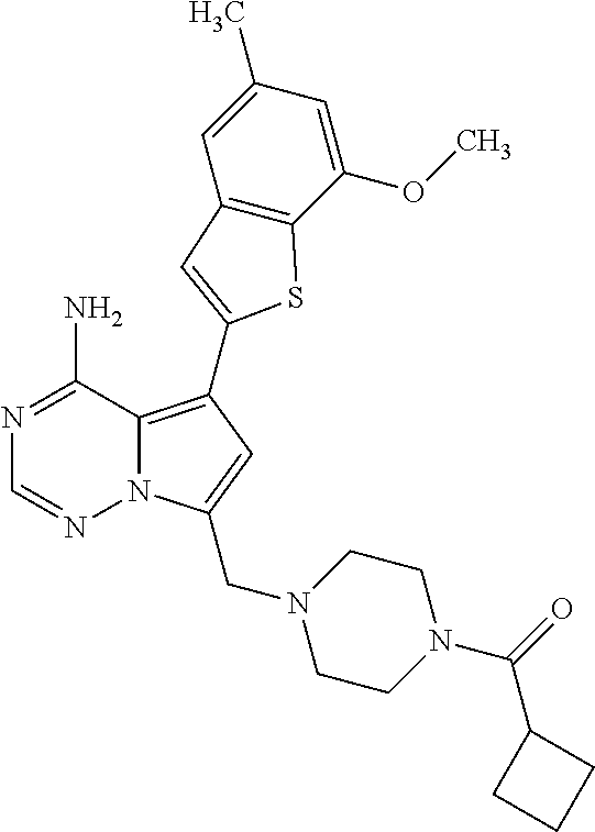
N12C(=C(C3=CC4=C(C(OC)=CC(C)=C4)S3)C=C1CN1CCN(C(C3CCC3)=O)CC1)C(N)=NC=N2
